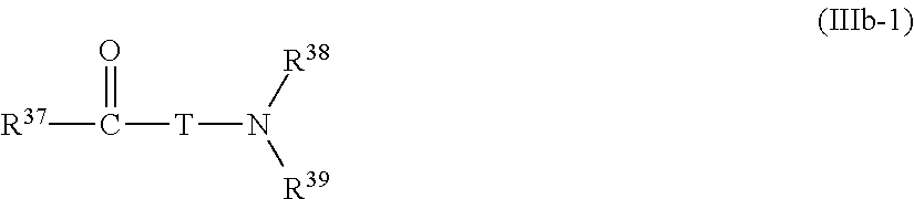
[R37]C([T]N([R39])[R38])=O
